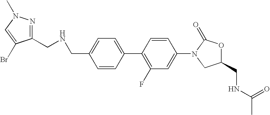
C1=C(CNCC2=NN(C)C=C2Br)C=CC(C2=C(F)C=C(N3CC(CNC(C)=O)OC3=O)C=C2)=C1
